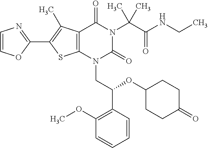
C12=C(C(C)=C(C3=NC=CO3)S1)C(=O)N(C(C(=O)NCC)(C)C)C(=O)N2CC(C1=C(OC)C=CC=C1)OC1CCC(=O)CC1
